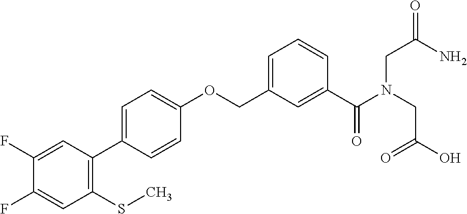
C1(F)=CC(C2=CC=C(OCC3=CC=CC(C(N(CC(=O)O)CC(=O)N)=O)=C3)C=C2)=C(SC)C=C1F
